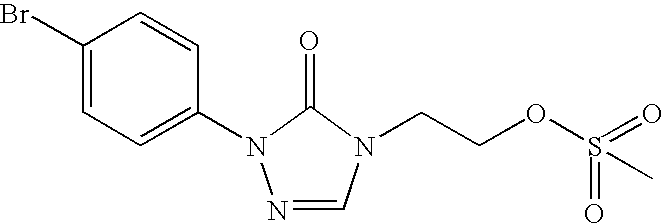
C1(Br)=CC=C(N2N=CN(CCOS(=O)(=O)C)C2=O)C=C1
